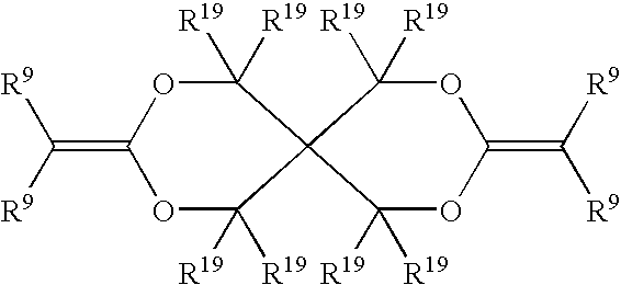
C1(=C([R9])[R9])OC([R19])([R19])C2(C([R19])([R19])O1)C([R19])([R19])OC(=C([R9])[R9])OC2([R19])[R19]
